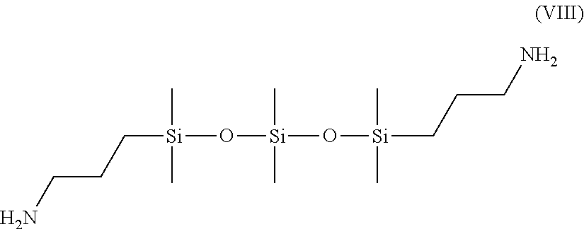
C([Si](C)(C)O[Si](C)(C)O[Si](C)(C)CCCN)CCN
